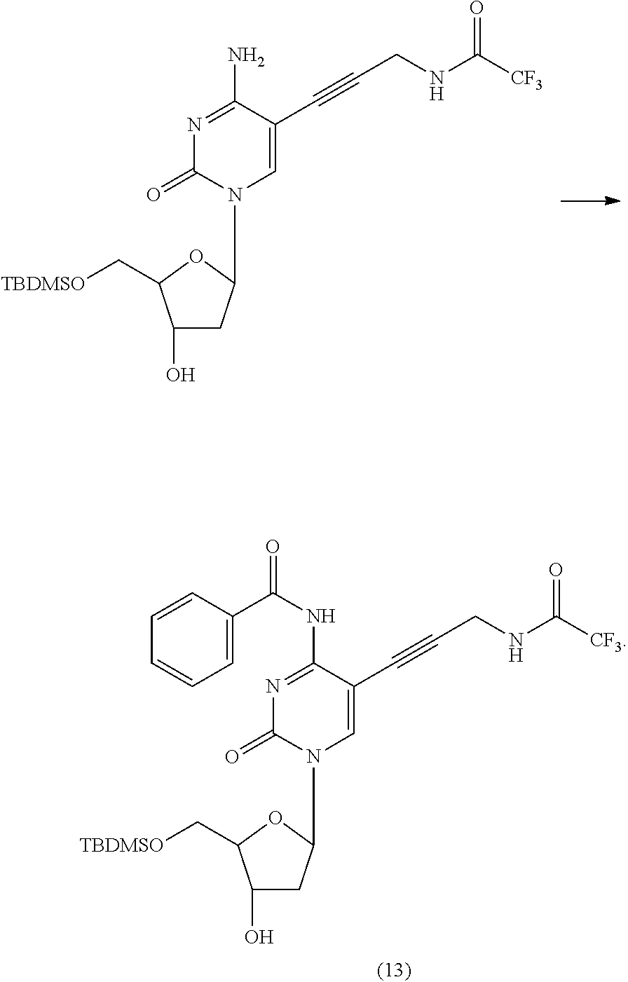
C1(O)CC(N2C=C(C#CCNC([CF3])=O)C(N)=NC2=O)OC1C[TBDMSO].C1(O)CC(N2C=C(C#CCNC([CF3])=O)C(NC(C3=CC=CC=C3)=O)=NC2=O)OC1C[TBDMSO]
